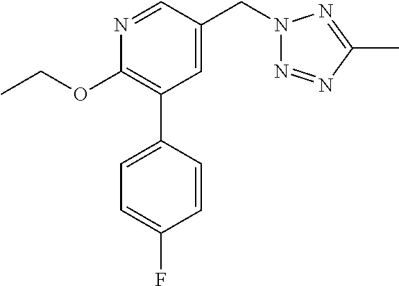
C1(OCC)=C(C2=CC=C(F)C=C2)C=C(CN2N=NC(C)=N2)C=N1
